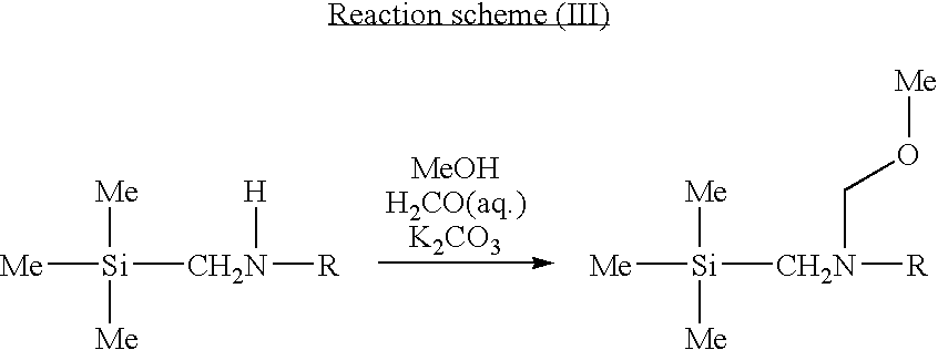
[Me][Si]([Me])([Me])[CH2N]([R])[H].[MeOHH2CO(aq.)K2CO3].[Me][Si]([Me])([Me])[CH2N]([R])CO[Me]
